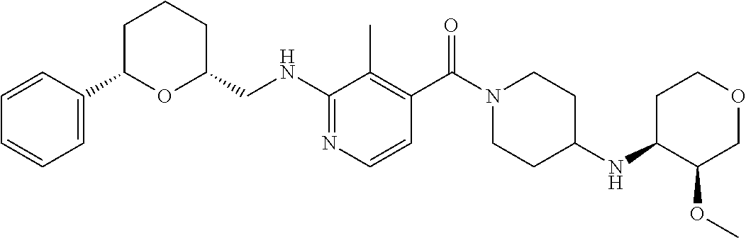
N(C1=NC=CC(C(N2CCC(NC3C(OC)COCC3)CC2)=O)=C1C)CC1CCCC(C2=CC=CC=C2)O1
